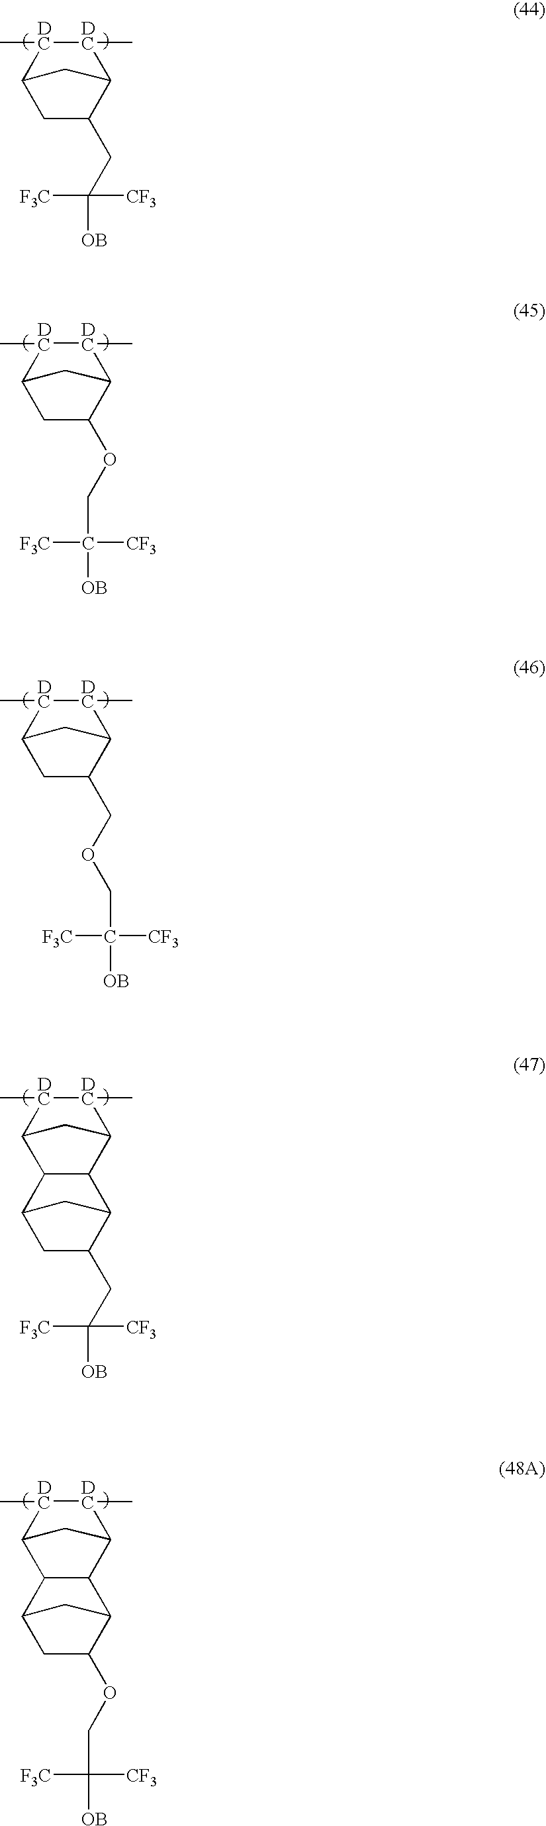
[DC]1(C)[DC](C)C2C(CC([OB])([CF3])[F3C])CC1C2.[DC]1(C)[DC](C)C2C(OCC([OB])([CF3])[F3C])CC1C2.[DC]1(C)[DC](C)C2C(COCC([OB])([CF3])[F3C])CC1C2.[DC]1(C)[DC](C)C2CC1C1C3CC(CC([OB])([CF3])[F3C])C(C21)C3.[DC]1(C)[DC](C)C2CC1C1C3CC(OCC([OB])([CF3])[F3C])C(C21)C3
